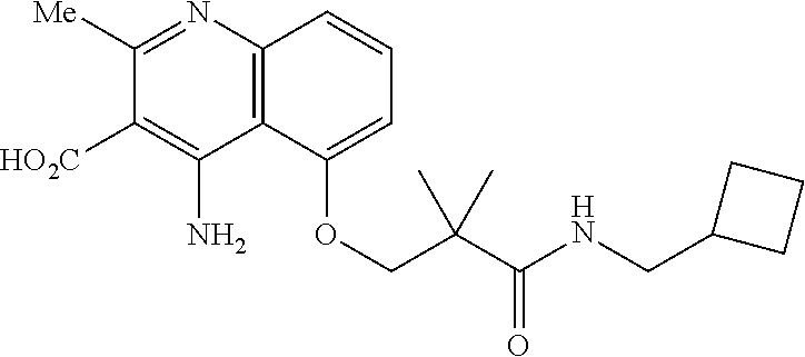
C12=C(C(N)=C([HO2C])C([Me])=N1)C(OCC(C(NCC1CCC1)=O)(C)C)=CC=C2
